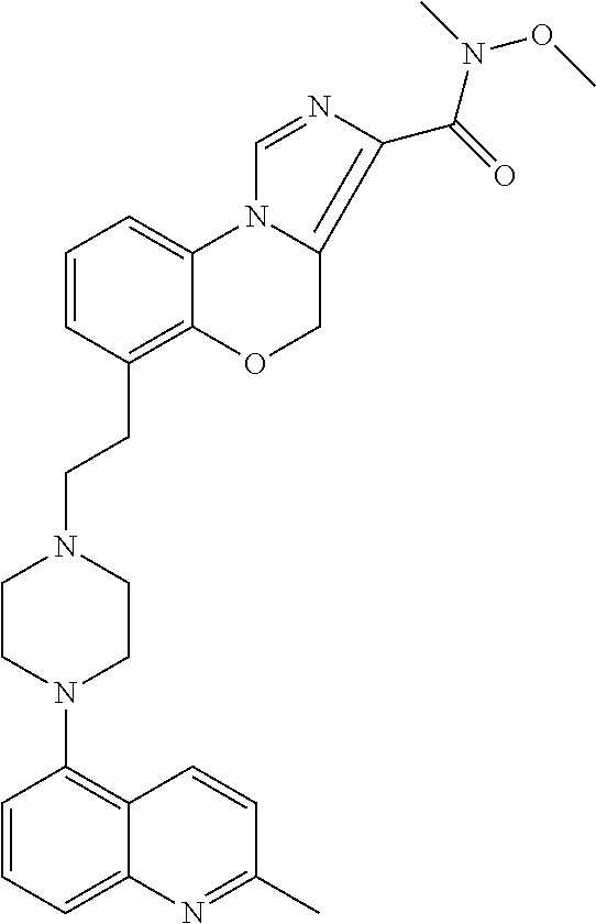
N1(C2=C3C(=CC=C2)N=C(C)C=C3)CCN(CCC2=C3C(=CC=C2)N2C(=C(C(N(OC)C)=O)N=C2)CO3)CC1
